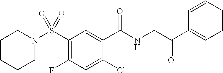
S(C1=C(F)C=C(Cl)C(C(NCC(C2=CC=CC=C2)=O)=O)=C1)(=O)(=O)N1CCCCC1
